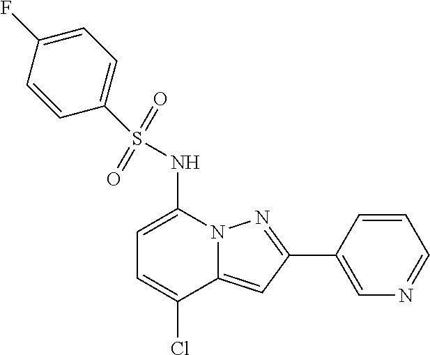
C1(C2=NN3C(=C2)C(Cl)=CC=C3NS(C2=CC=C(F)C=C2)(=O)=O)=CN=CC=C1
